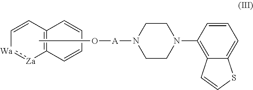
[Wa]1:[Za]C2=C(C=C1)C=CC=C2.CO[A]N1CCN(C2=C3C(=CC=C2)SC=C3)CC1
